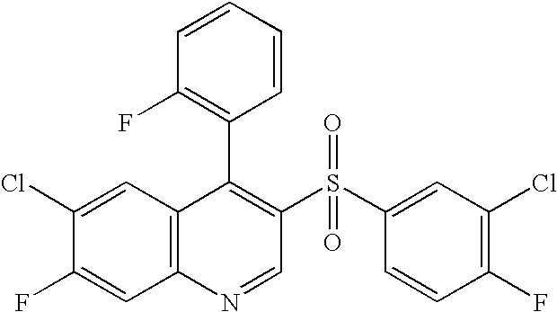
C12=C(C=C(Cl)C(F)=C1)C(C1=C(F)C=CC=C1)=C(S(C1=CC(Cl)=C(F)C=C1)(=O)=O)C=N2
